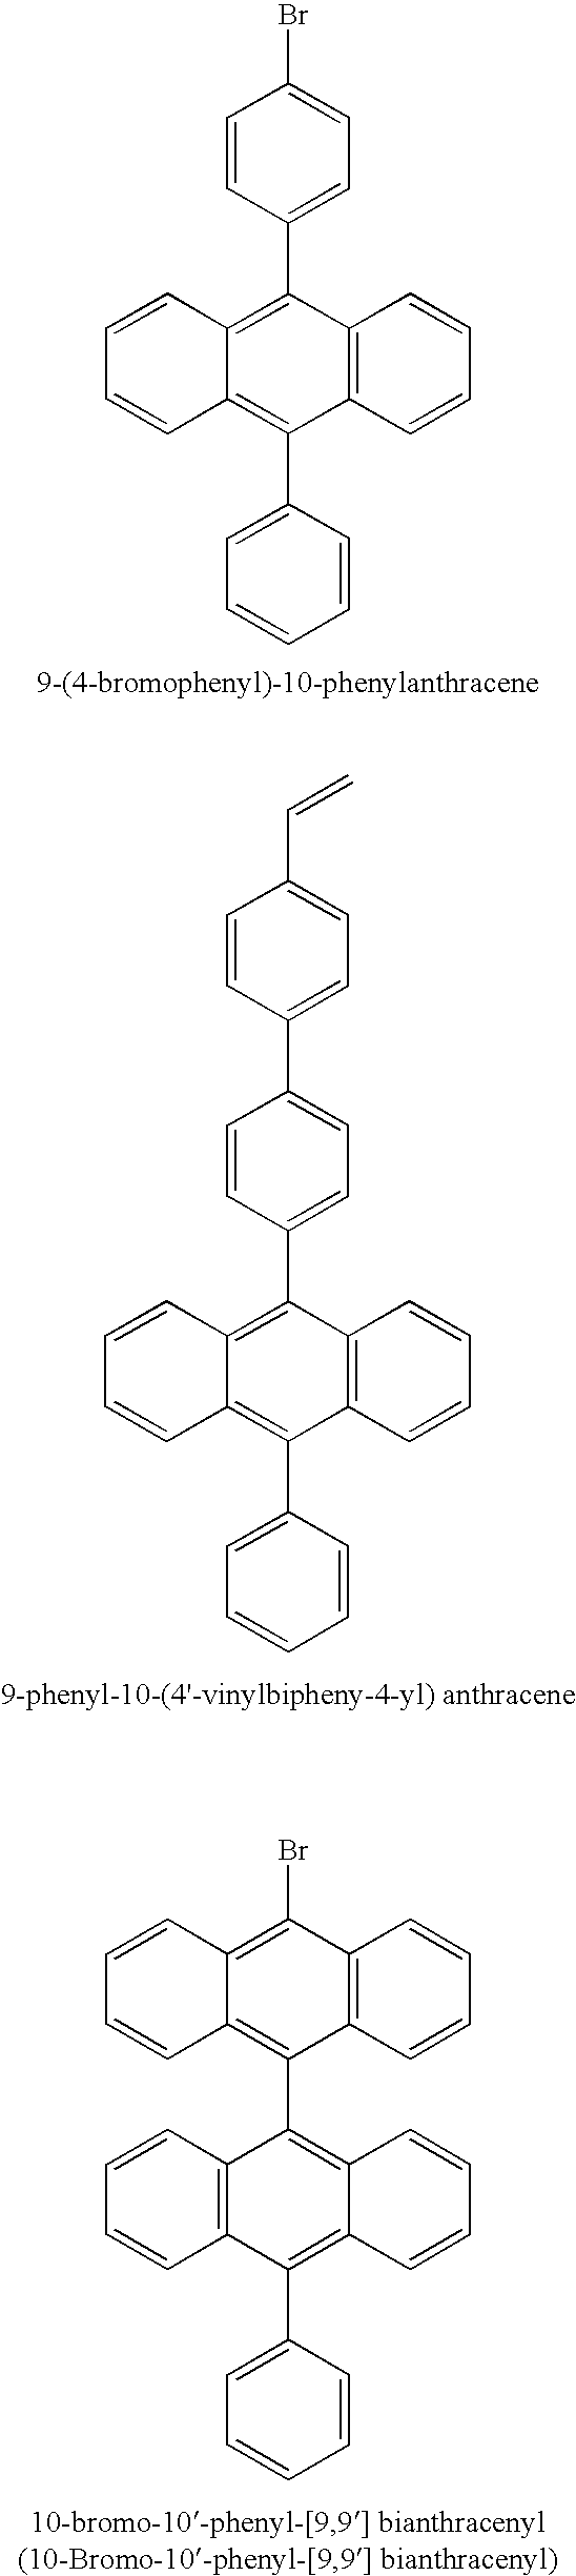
C12=C(C=CC=C1)C(C1=CC=CC=C1)=C1C(=C2C2=CC=C(Br)C=C2)C=CC=C1.C12=C(C3=C4C(=C(Br)C5=C3C=CC=C5)C=CC=C4)C3=C(C(C4=CC=CC=C4)=C1C=CC=C2)C=CC=C3.C12=C(C=CC=C1)C(C1=CC=CC=C1)=C1C(=C2C2=CC=C(C3=CC=C(C=C)C=C3)C=C2)C=CC=C1
